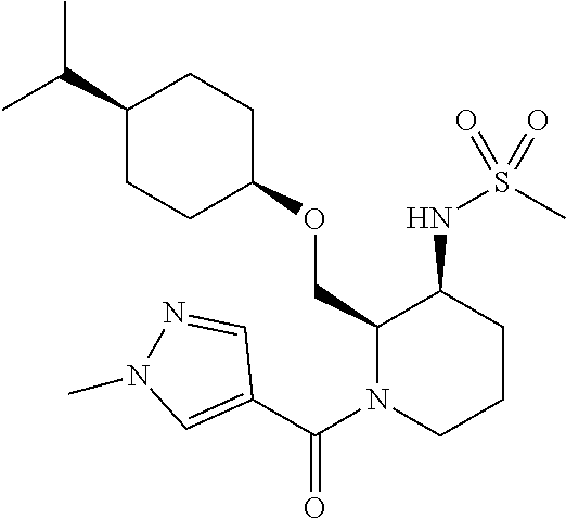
C(C)(C)C1CCC(OCC2N(C(C3=CN(C)N=C3)=O)CCCC2NS(C)(=O)=O)CC1
